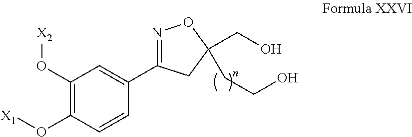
C1(C2=NOC(CO)(CCO)C2)=CC(O[X2])=C(O[X1])C=C1
